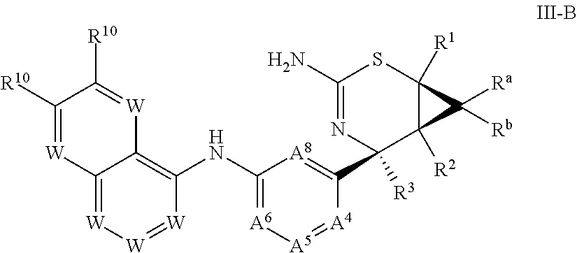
C12=C(NC3=[A6][A5]=[A4]C(C4([R3])C5([R2])C([R1])(SC(N)=N4)C5([Ra])[Rb])=[A8]3)[W]=[W][W]=C1[W]=C([R10])C([R10])=[W]2
